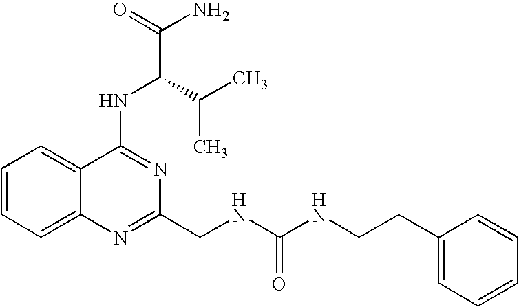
C1=CC=C2C(=C1)C(NC(C(N)=O)C(C)C)=NC(CNC(NCCC1=CC=CC=C1)=O)=N2
